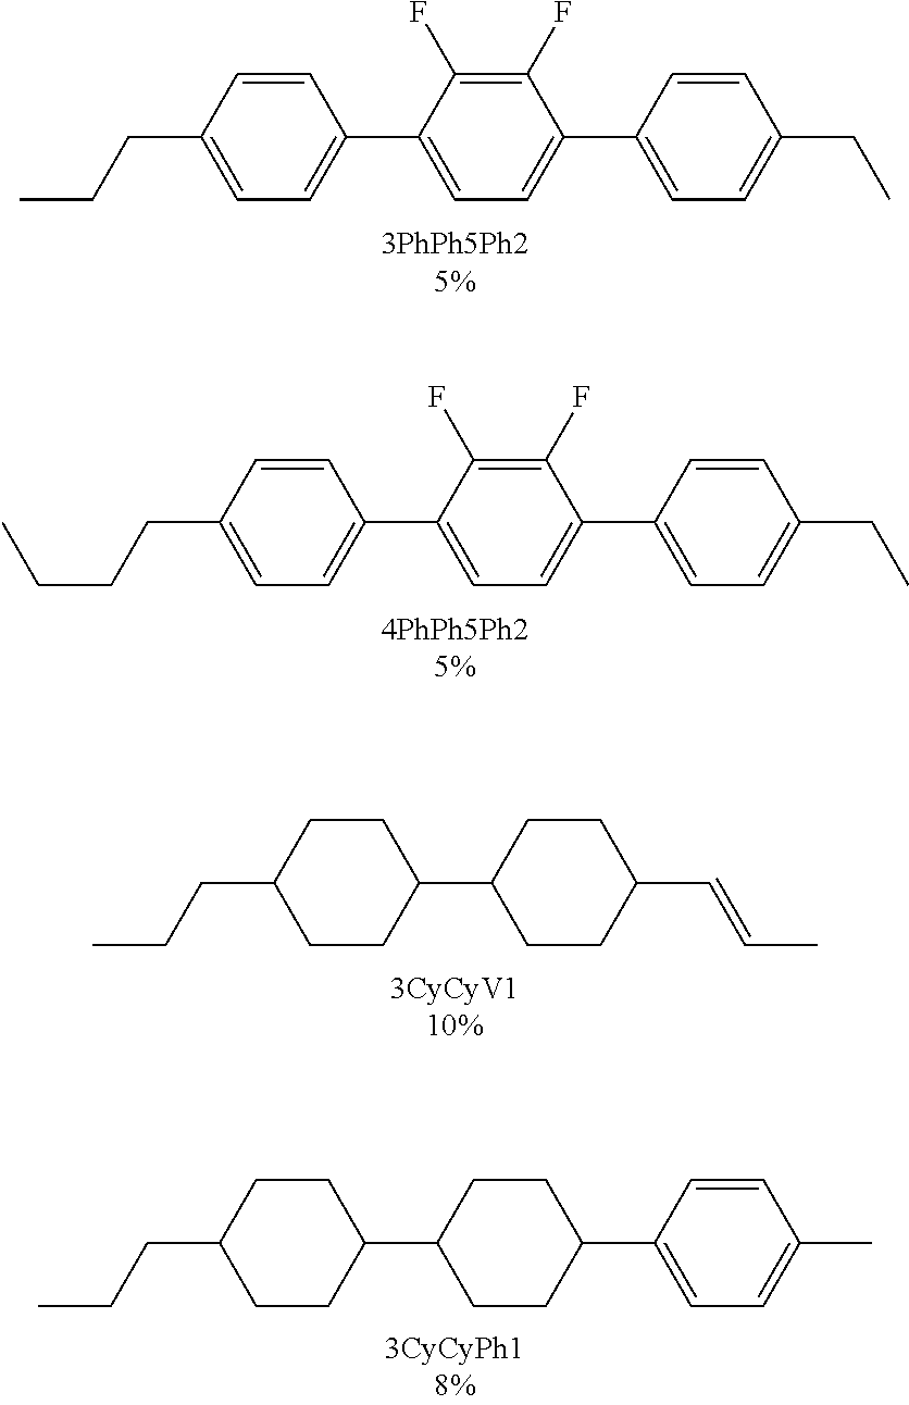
C1=CC(CCC)=CC=C1C1=CC=C(C2=CC=C(CC)C=C2)C(F)=C1F.C1=CC(CCCC)=CC=C1C1=CC=C(C2=CC=C(CC)C=C2)C(F)=C1F.C1CC(CCC)CCC1C1CCC(C=CC)CC1.C1CC(CCC)CCC1C1CCC(C2=CC=C(C)C=C2)CC1
